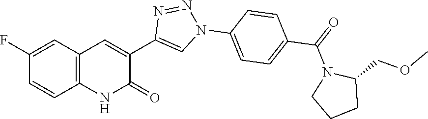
C12=C(C=C(F)C=C1)C=C(C1=CN(C3=CC=C(C(=O)N4CCCC4COC)C=C3)N=N1)C(=O)N2
